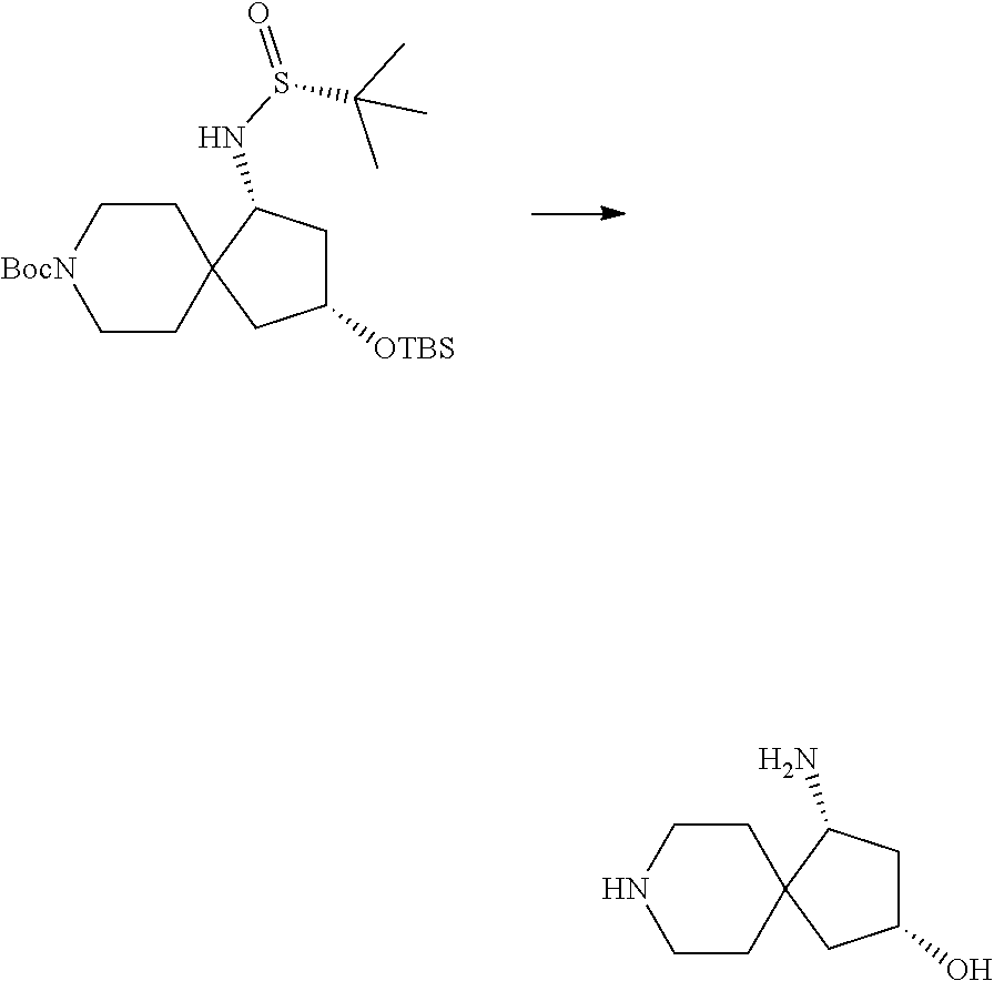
C1CC2(CC[BocN]1)CC([OTBS])CC2NS(=O)C(C)(C)C.C1CC2(CCN1)CC(O)CC2N
